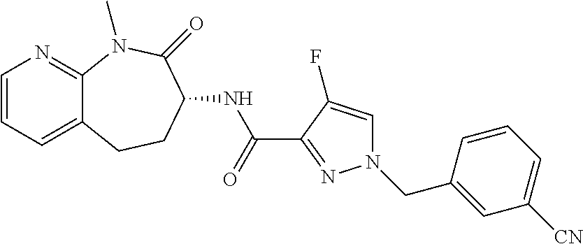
C1=CC=C2C(=N1)N(C)C(=O)C(NC(C1=NN(CC3=CC([CN])=CC=C3)C=C1F)=O)CC2
